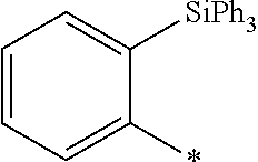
C1=C([SiPh3])C(*)=CC=C1
